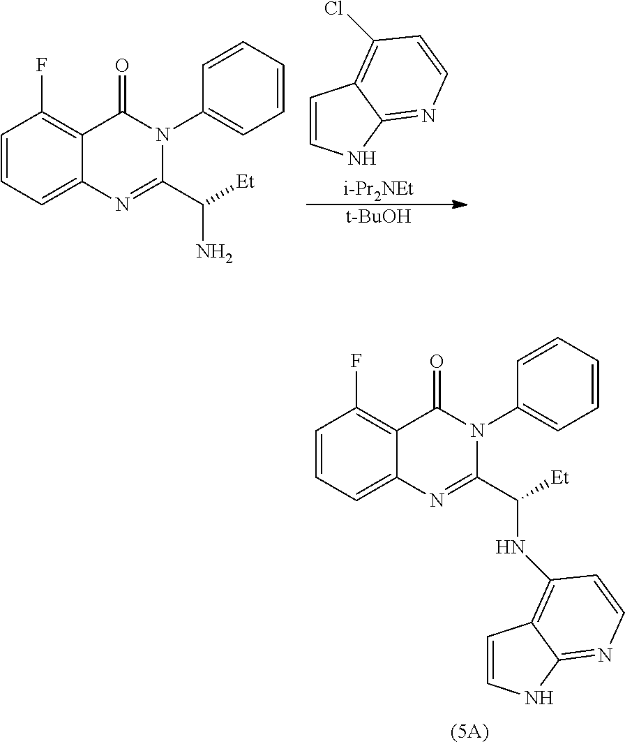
C1=CC=C2C(=C1F)C(=O)N(C1=CC=CC=C1)C(C([Et])NC1=C3C=CNC3=NC=C1)=N2.C1=CC=C2C(=C1F)C(=O)N(C1=CC=CC=C1)C(C([Et])N)=N2.ClC1=C2C=CNC2=NC=C1.[t-BuOH].[i-Pr2NEt]
